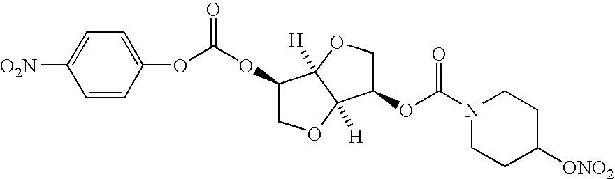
C1=CC(OC(OC2COC3([H])C2([H])OCC3OC(N2CCC([ONO2])CC2)=O)=O)=CC=C1[O2N]
